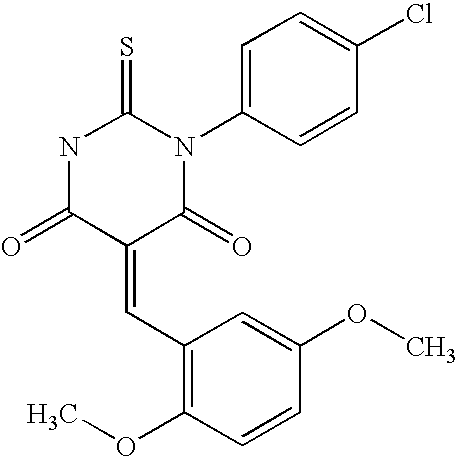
O=C1C(=CC2=C(OC)C=CC(OC)=C2)C(=O)N(C2=CC=C(Cl)C=C2)C(=S)N1
